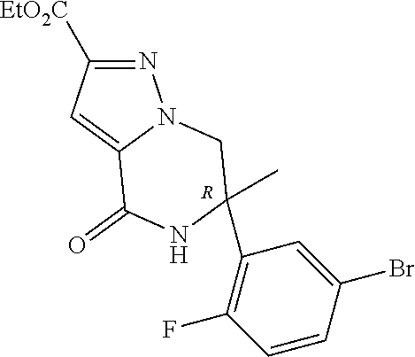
C12=CC([EtO2C])=NN1CC(C1=C(F)C=CC(Br)=C1)(C)NC2=O.[R]
